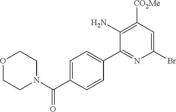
C1=C(C(N2CCOCC2)=O)C=CC(C2=NC(Br)=CC([CO2Me])=C2N)=C1
